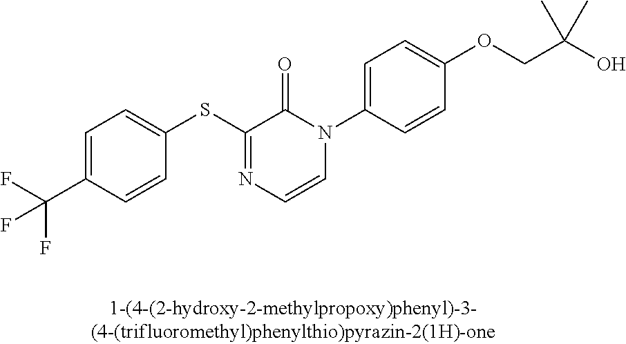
FC(C1=CC=C(SC2=NC=CN(C3=CC=C(OCC(O)(C)C)C=C3)C2=O)C=C1)(F)F
